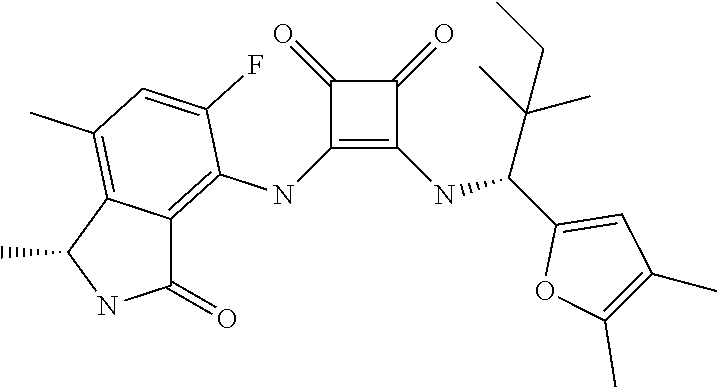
C1(NC2=C3C(=C(C)C=C2F)C(C)NC3=O)=C(NC(C2=CC(C)=C(C)O2)C(C)(C)CC)C(=O)C1=O
